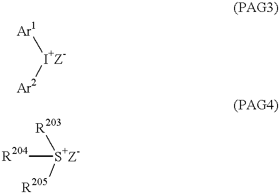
[Ar1][I+Z-][Ar2].[R204][S+Z-]([R203])[R205]
